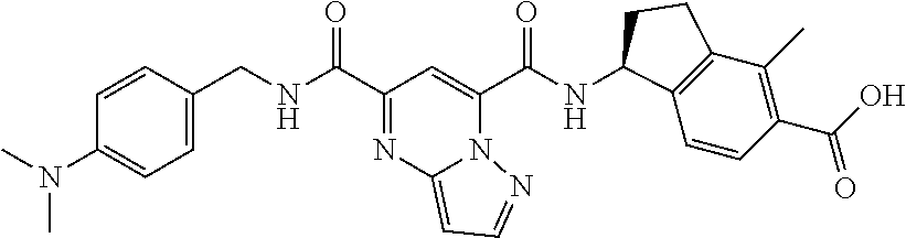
C(C1=NC2=CC=NN2C(C(NC2C3=C(C(C)=C(C(O)=O)C=C3)CC2)=O)=C1)(=O)NCC1=CC=C(N(C)C)C=C1
